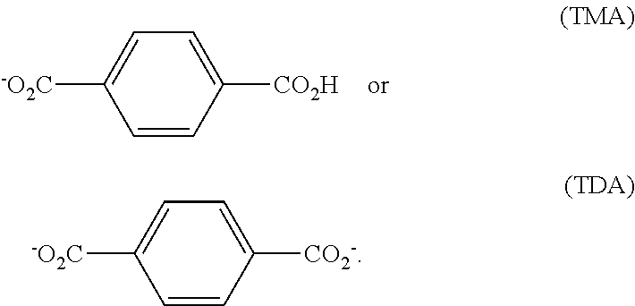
C1=CC([CO2H])=CC=C1[-O2C].C1=CC([CO2-])=CC=C1[-O2C]
